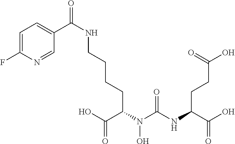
OC(C(N(C(NC(C(O)=O)CCC(O)=O)=O)O)CCCCNC(=O)C1=CC=C(F)N=C1)=O
